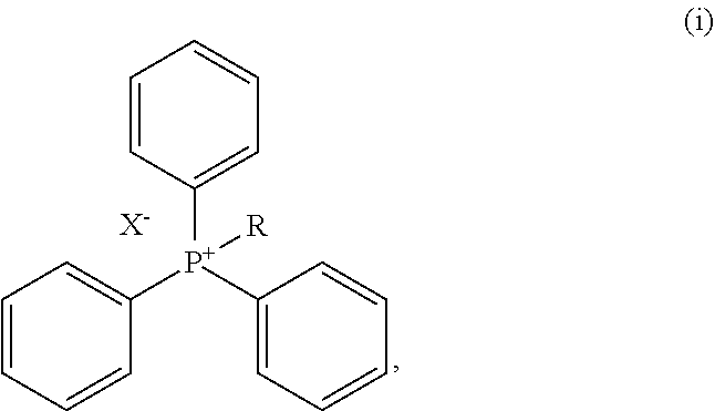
C1=CC([P+](C2=CC=CC=C2)(C2=CC=CC=C2)[R])=CC=C1.[X-]
